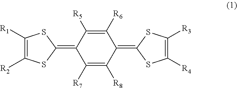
C1([R6])=C([R5])C(=C2SC([R1])=C([R2])S2)C([R7])=C([R8])C1=C1SC([R4])=C([R3])S1
